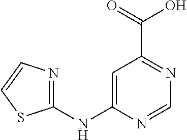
C1=C(NC2=NC=CS2)N=CN=C1C(=O)O
